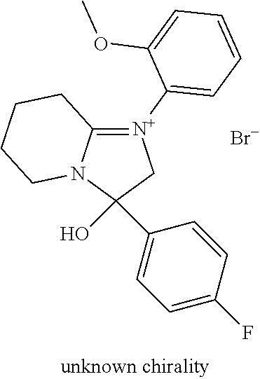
C1(O)(C2=CC=C(F)C=C2)C[N+](C2=CC=CC=C2OC)=C2N1CCCC2.[Br-]
